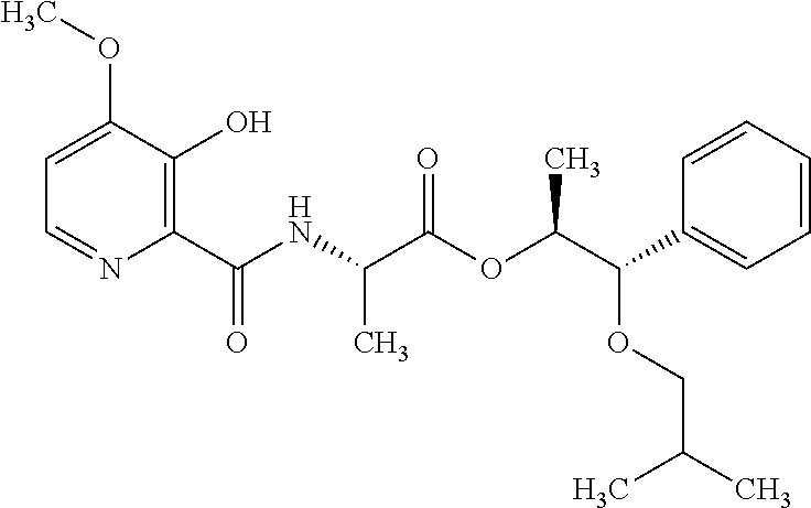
C1=C(OC)C(O)=C(C(NC(C(OC(C(OCC(C)C)C2=CC=CC=C2)C)=O)C)=O)N=C1
